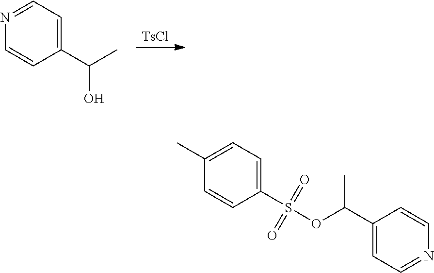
[TsCl].C1=CC(C(C)O)=CC=N1.C1=CC(S(OC(C2=CC=NC=C2)C)(=O)=O)=CC=C1C
